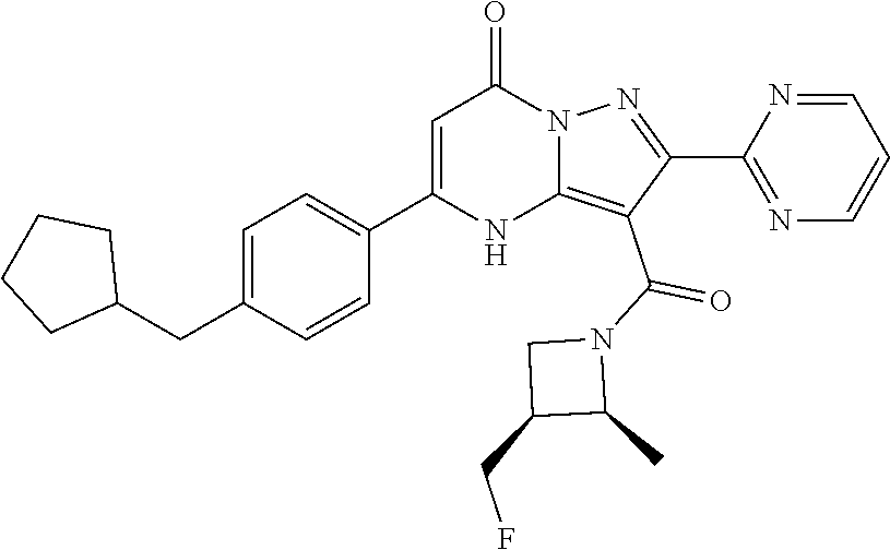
C(C1=CC=C(C2=CC(=O)N3C(=C(C(N4CC(CF)C4C)=O)C(C4=NC=CC=N4)=N3)N2)C=C1)C1CCCC1
